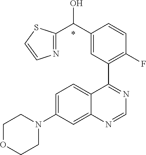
C1=C(N2CCOCC2)C=C2C(=C1)C(C1=C(F)C=CC(C(C3=NC=CS3)O)=C1)=NC=N2.*
